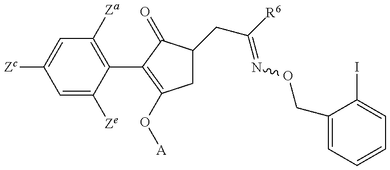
C1=C([Ze])C(C2=C(O[A])CC(CC(=NOCC3=CC=CC=C3I)[R6])C2=O)=C([Za])C=C1[Zc]
